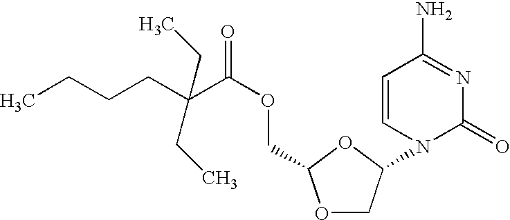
CCCCC(C(OCC1OCC(N2C(=O)N=C(N)C=C2)O1)=O)(CC)CC
